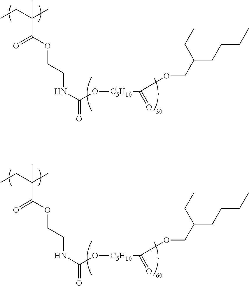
C(C(OCCNC(=O)O[C5H10]C(=O)OCC(CCCC)CC)=O)(CC)(C)C.C(C(OCCNC(=O)O[C5H10]C(=O)OCC(CCCC)CC)=O)(CC)(C)C
